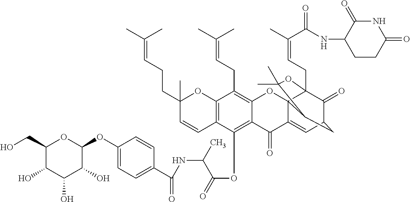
C1(O)C(CO)OC(OC2=CC=C(C(=O)NC(C(=O)OC3=C4C(=C(CC=C(C)C)C5=C3C=CC(C)(CCC=C(C)C)O5)OC35C(=CC6C(=O)C3(CC=C(C)C(=O)NC3CCC(=O)NC3=O)OC(C)(C)C5C6)C4=O)C)C=C2)C(O)C1O
